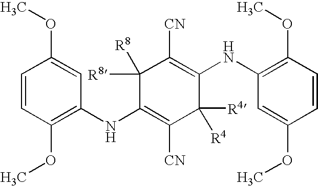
C1(NC2=C(OC)C=CC(OC)=C2)=C([CN])C([R4])([R4])C(NC2=C(OC)C=CC(OC)=C2)=C([CN])C1([R8])[R8]
